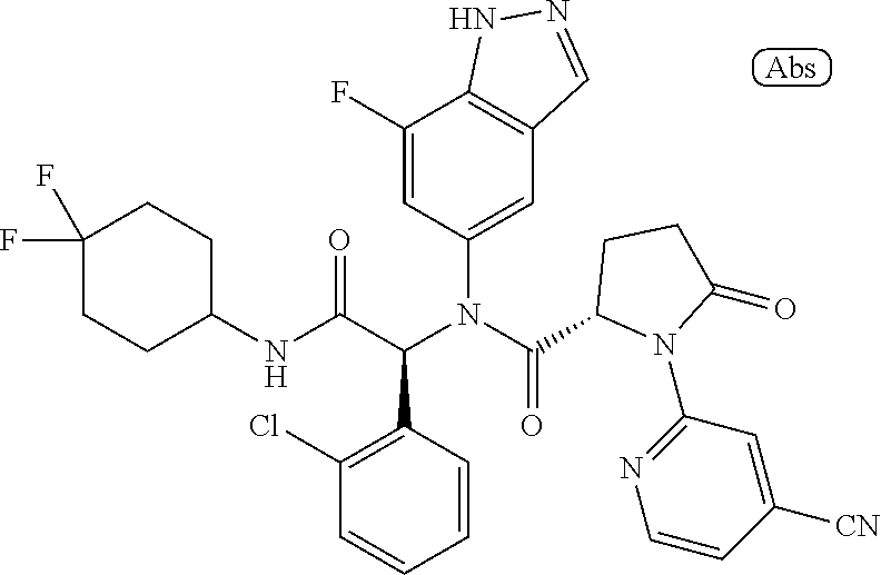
C1(F)=CC(N(C(C2N(C3=NC=CC([CN])=C3)C(=O)CC2)=O)C(C(NC2CCC(F)(F)CC2)=O)C2=C(Cl)C=CC=C2)=CC2=C1NN=C2
